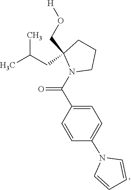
C1=CC(N2C=CC=C2)=CC=C1C(=O)N1CCCC1(CO[H])CC(C)C
